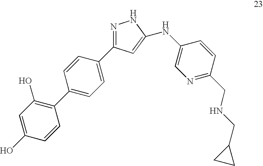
N1=C(C2=CC=C(C3=C(O)C=C(O)C=C3)C=C2)C=C(NC2=CN=C(CNCC3CC3)C=C2)N1
